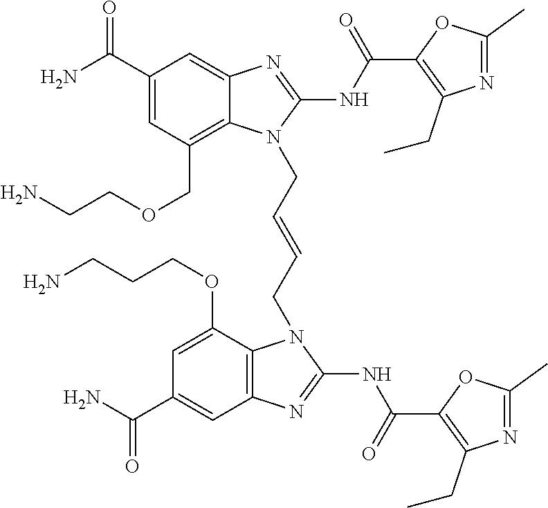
NC(C1=CC(COCCN)=C2C(=C1)N=C(NC(=O)C1=C(CC)N=C(C)O1)N2CC=CCN1C2=C(C=C(C(N)=O)C=C2OCCCN)N=C1NC(=O)C1=C(CC)N=C(C)O1)=O
